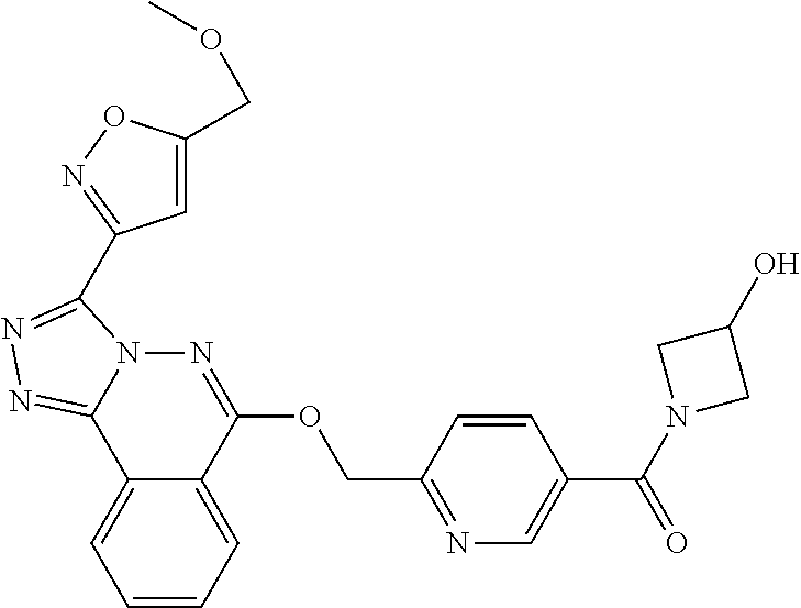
C1=CC=C2C(=C1)C1=NN=C(C3=NOC(COC)=C3)N1N=C2OCC1=NC=C(C(N2CC(O)C2)=O)C=C1
